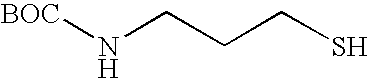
[BOC]NCCCS
